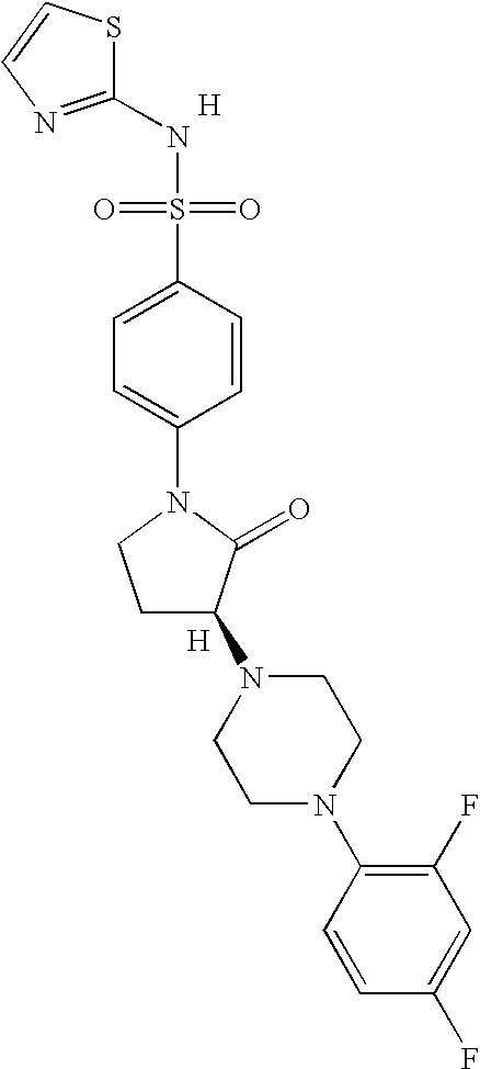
[H].S1C(NS(=O)(=O)C2=CC=C(N3CCC(N4CCN(C5=C(F)C=C(F)C=C5)CC4)C3=O)C=C2)=NC=C1.[H]
